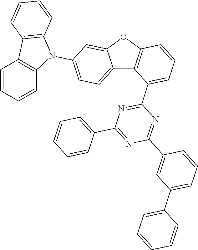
C1=CC2=C(C=C1)N(C1=CC=C3C(=C1)OC1=C3C(C3=NC(C4=CC=CC=C4)=NC(C4=CC(C5=CC=CC=C5)=CC=C4)=N3)=CC=C1)C1=C2C=CC=C1
